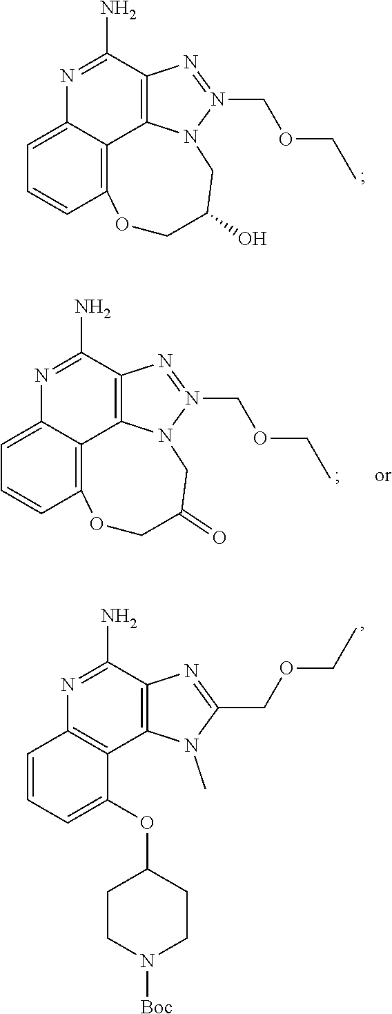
C1=C2C3=C(C=C1)OCC(O)CN1C3=C(C(N)=N2)N=N1COCC.C1=C2C3=C(C=C1)OCC(=O)CN1C3=C(C(N)=N2)N=N1COCC.C1=CC=C(OC2CCN([Boc])CC2)C2=C1N=C(N)C1=C2N(C)C(COCC)=N1
